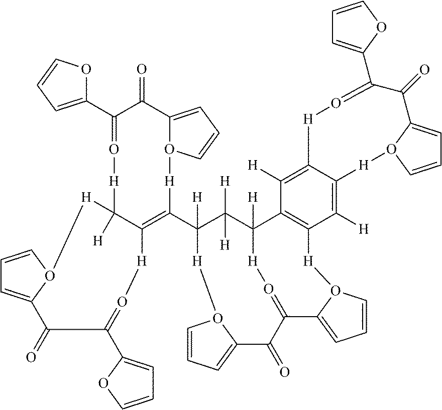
C1([H])=C2C(=C([H])C3=C1[H]O1C(=CC=C1)C1=O[H]C3([H])C([H])([H])C(C3=C4C([H])([H]O=C(C5=CC=CO5)C(=O)C5=CC=CO5[H]3)[H]O3C=CC=C3C(=O)C(C3=CC=CO3)=O[H]4)([H])[H]O3C=CC=C3C1=O)[H]O=C(C1=CC=CO1)C(=O)C1=CC=CO1[H]2
